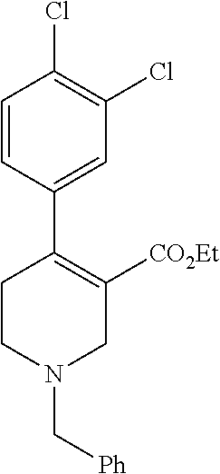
C1=CC(C2=C([CO2Et])CN(C[Ph])CC2)=CC(Cl)=C1Cl
